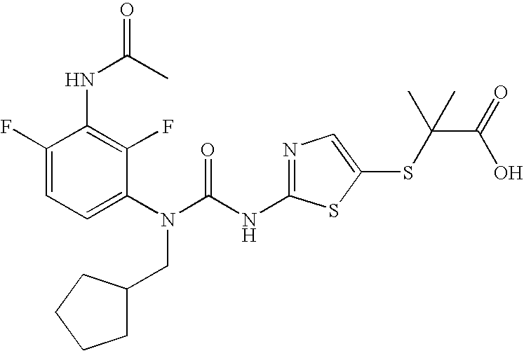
C1(F)=CC=C(N(C(NC2=NC=C(SC(C(O)=O)(C)C)S2)=O)CC2CCCC2)C(F)=C1NC(=O)C
